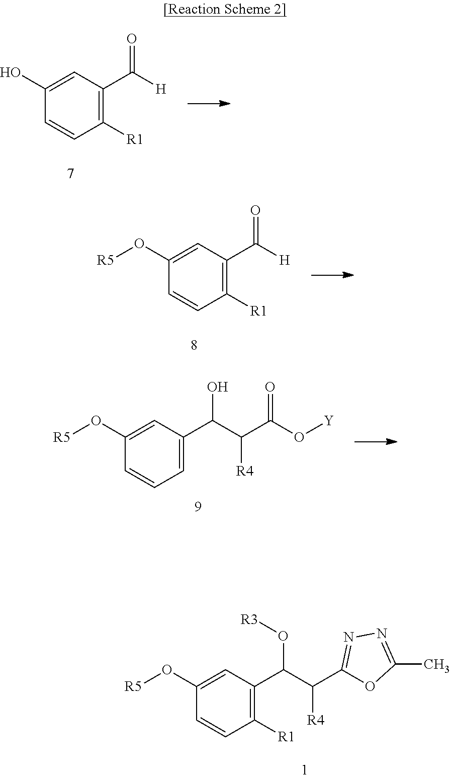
C1(O)=CC(C([H])=O)=C([R1])C=C1.C1(O[R5])=CC(C([H])=O)=C([R1])C=C1.C1(O[R5])=CC(C(C(C(O[Y])=O)[R4])O)=CC=C1.C1(O[R5])=CC(C(C(C2=NN=C(C)O2)[R4])O[R3])=C([R1])C=C1
